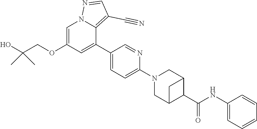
C1=C(OCC(O)(C)C)C=C(C2=CC=C(N3CC4C(C(NC5=CC=CC=C5)=O)C(C3)C4)N=C2)C2=C(C#N)C=NN12
